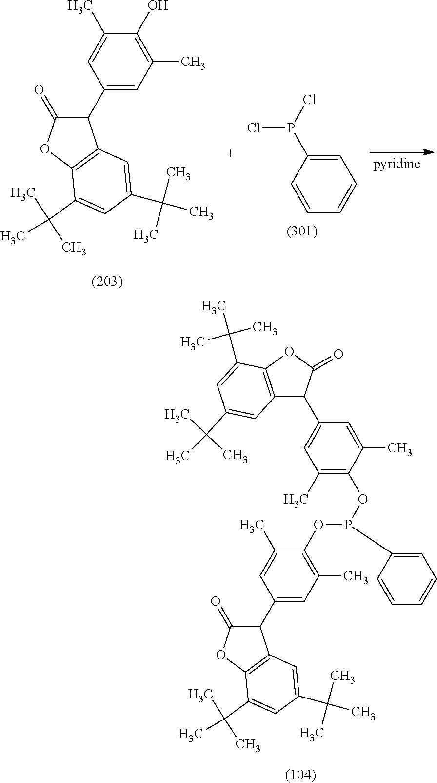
C1(C2C(=O)OC3=C2C=C(C(C)(C)C)C=C3C(C)(C)C)=CC(C)=C(OP(OC2=C(C)C=C(C3C4=C(OC3=O)C(C(C)(C)C)=CC(C(C)(C)C)=C4)C=C2C)C2=CC=CC=C2)C(C)=C1.C1(C2C(=O)OC3=C2C=C(C(C)(C)C)C=C3C(C)(C)C)=CC(C)=C(O)C(C)=C1.C1=C(P(Cl)Cl)C=CC=C1
